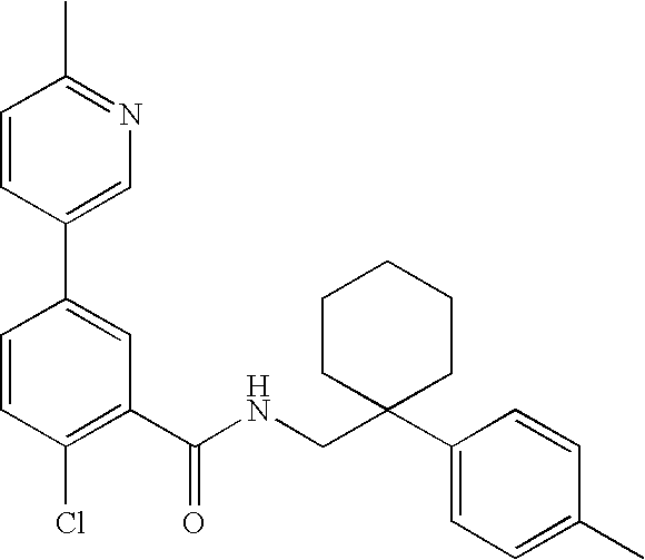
C1=CC(Cl)=C(C(NCC2(C3=CC=C(C)C=C3)CCCCC2)=O)C=C1C1=CN=C(C)C=C1
